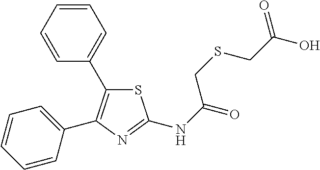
S1C(C2=CC=CC=C2)=C(C2=CC=CC=C2)N=C1NC(=O)CSCC(O)=O
